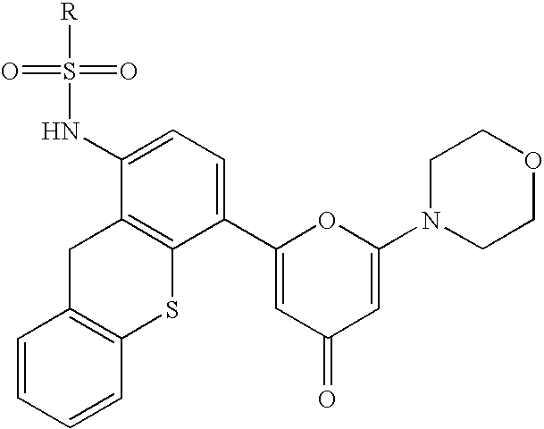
C1=CC=CC2=C1CC1=C(S2)C(C2=CC(=O)C=C(N3CCOCC3)O2)=CC=C1NS(=O)(=O)[R]
